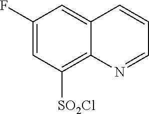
C1(F)=CC([SO2Cl])=C2C(=C1)C=CC=N2
